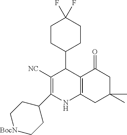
C1([NC])=C(C2CC[BocN]CC2)NC2=C(C1C1CCC(F)(F)CC1)C(=O)CC(C)(C)C2
